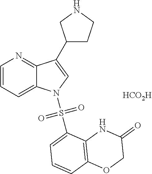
[HCO2H].C1=CC=C2C(=N1)C(C1CCNC1)=CN2S(=O)(=O)C1=CC=CC2=C1NC(=O)CO2
